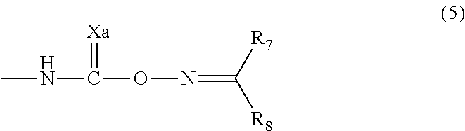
CNC(ON=C([R7])[R8])=[Xa]
